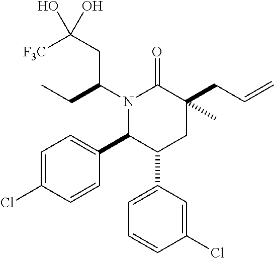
N1(C(CC)CC([F3C])(O)O)C(C2=CC=C(Cl)C=C2)C(C2=CC=CC(Cl)=C2)CC(CC=C)(C)C1=O
